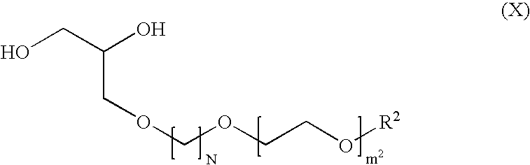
O(COCCO[R2])CC(CO)O
